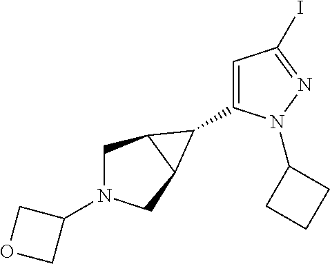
C1C2C(CN1C1COC1)C2C1=CC(I)=NN1C1CCC1
